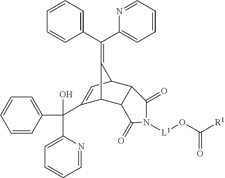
C1=CC(C(C2=CC=CC=N2)(O)C2=CC3C4C(C2C3=C(C2=CC=CC=C2)C2=CC=CC=N2)C(=O)N([L1]OC([R1])=O)C4=O)=CC=C1
